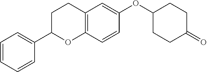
C1=CC=CC(C2OC3=C(CC2)C=C(OC2CCC(=O)CC2)C=C3)=C1
